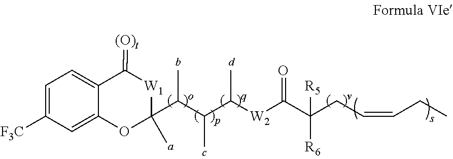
C1=C([F3C])C=C2C(=C1)C(=[(O)t])[W1]C(C)(C(C(C([W2]C(C([R6])(CC=CCC)[R5])=O)C)C)C)O2
